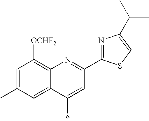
C1=C(C)C=C2C(=C1[OCHF2])N=C(C1=NC(C(C)C)=CS1)C=C2*
